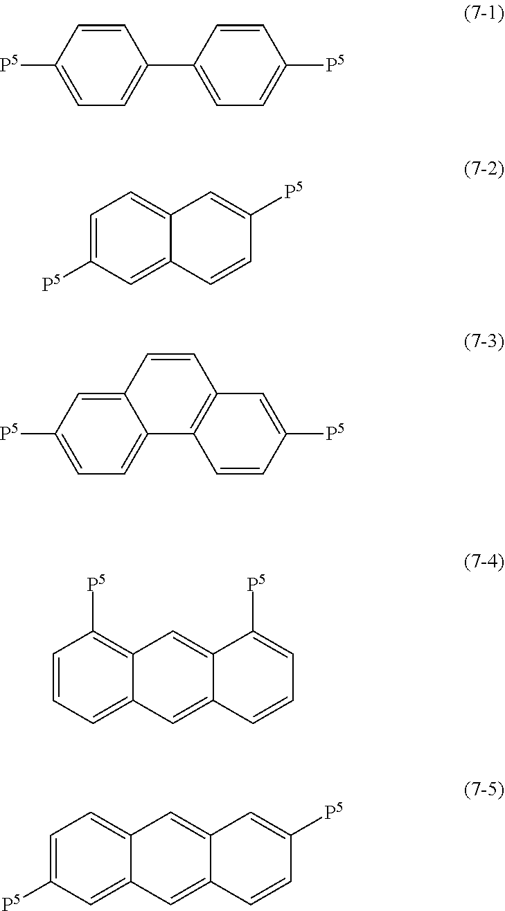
C1=CC([P5])=CC=C1C1=CC=C([P5])C=C1.C1=C([P5])C=C2C(=C1)C=C([P5])C=C2.C12=CC([P5])=CC=C1C1=C(C=C2)C=C([P5])C=C1.C1=CC=C2C(=C1[P5])C=C1C(=C2)C=CC=C1[P5].C1=C([P5])C=C2C(=C1)C=C1C(=C2)C=CC([P5])=C1
